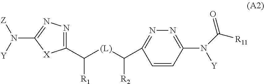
C1(C([(L)]C(C2=NN=C(N(C([R11])=O)[Y])C=C2)[R2])[R1])=NN=C(N([Y])[Z])[X]1
